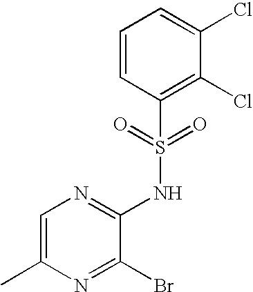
C1=C(C)N=C(Br)C(NS(C2=C(Cl)C(Cl)=CC=C2)(=O)=O)=N1
